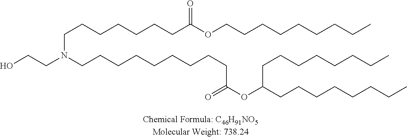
OCCN(CCCCCCCCCC(=O)OC(CCCCCCCC)CCCCCCCC)CCCCCCCC(OCCCCCCCCC)=O
